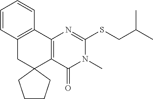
C12=C(C3=C(CC14CCCC4)C=CC=C3)N=C(SCC(C)C)N(C)C2=O
